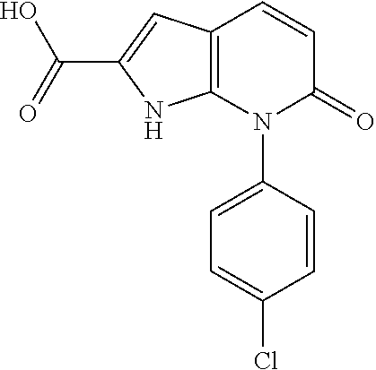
C1=CC(N2C(=O)C=CC3=C2NC(C(=O)O)=C3)=CC=C1Cl
